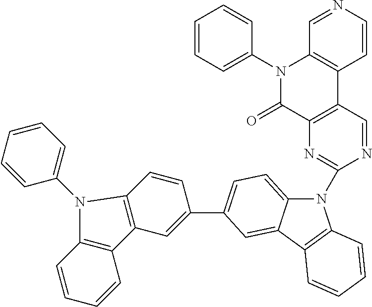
N1(C2=NC3=C(C=N2)C2=C(N(C4=CC=CC=C4)C3=O)C=NC=C2)C2=CC=C(C3=CC4=C(C=C3)N(C3=CC=CC=C3)C3=C4C=CC=C3)C=C2C2=C1C=CC=C2
